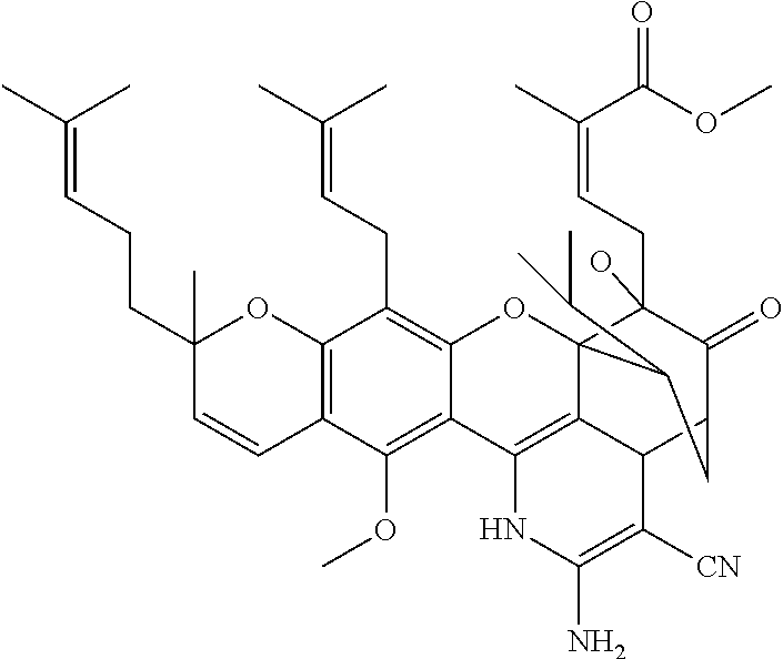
C12=C(C=CC(CCC=C(C)C)(C)O1)C(OC)=C1C(=C2CC=C(C)C)OC23C(CC=C(C)C(OC)=O)(O)C(=O)C(CC2C(C)C)C2C3=C1NC(N)=C2[CN]
